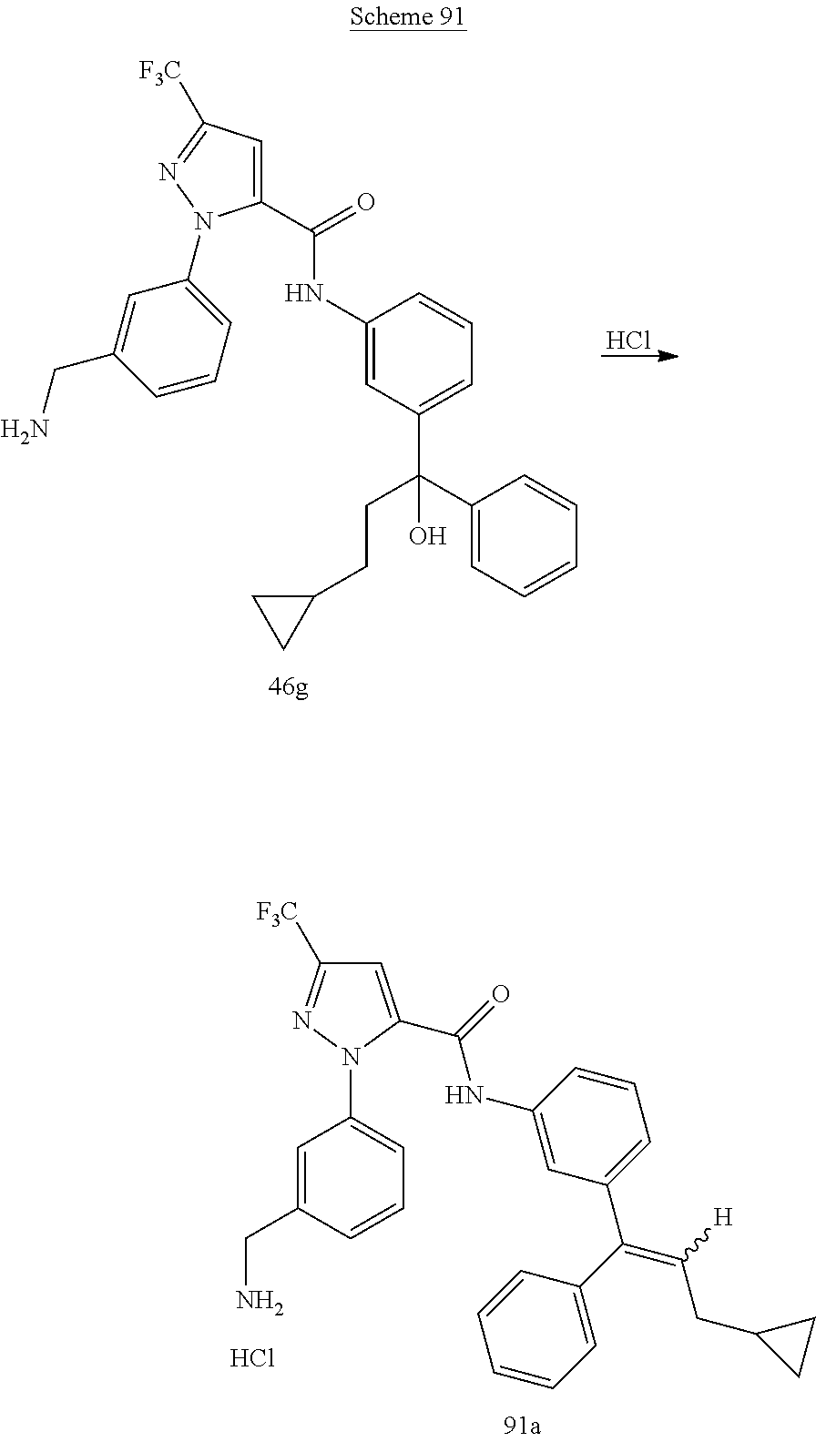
C1(C(=O)NC2=CC(C(CCC3CC3)(C3=CC=CC=C3)O)=CC=C2)=CC([F3C])=NN1C1=CC=CC(CN)=C1.Cl.C1=C(CN)C=CC=C1N1C(C(=O)NC2=CC(C(C3=CC=CC=C3)=C([H])CC3CC3)=CC=C2)=CC([F3C])=N1.Cl
